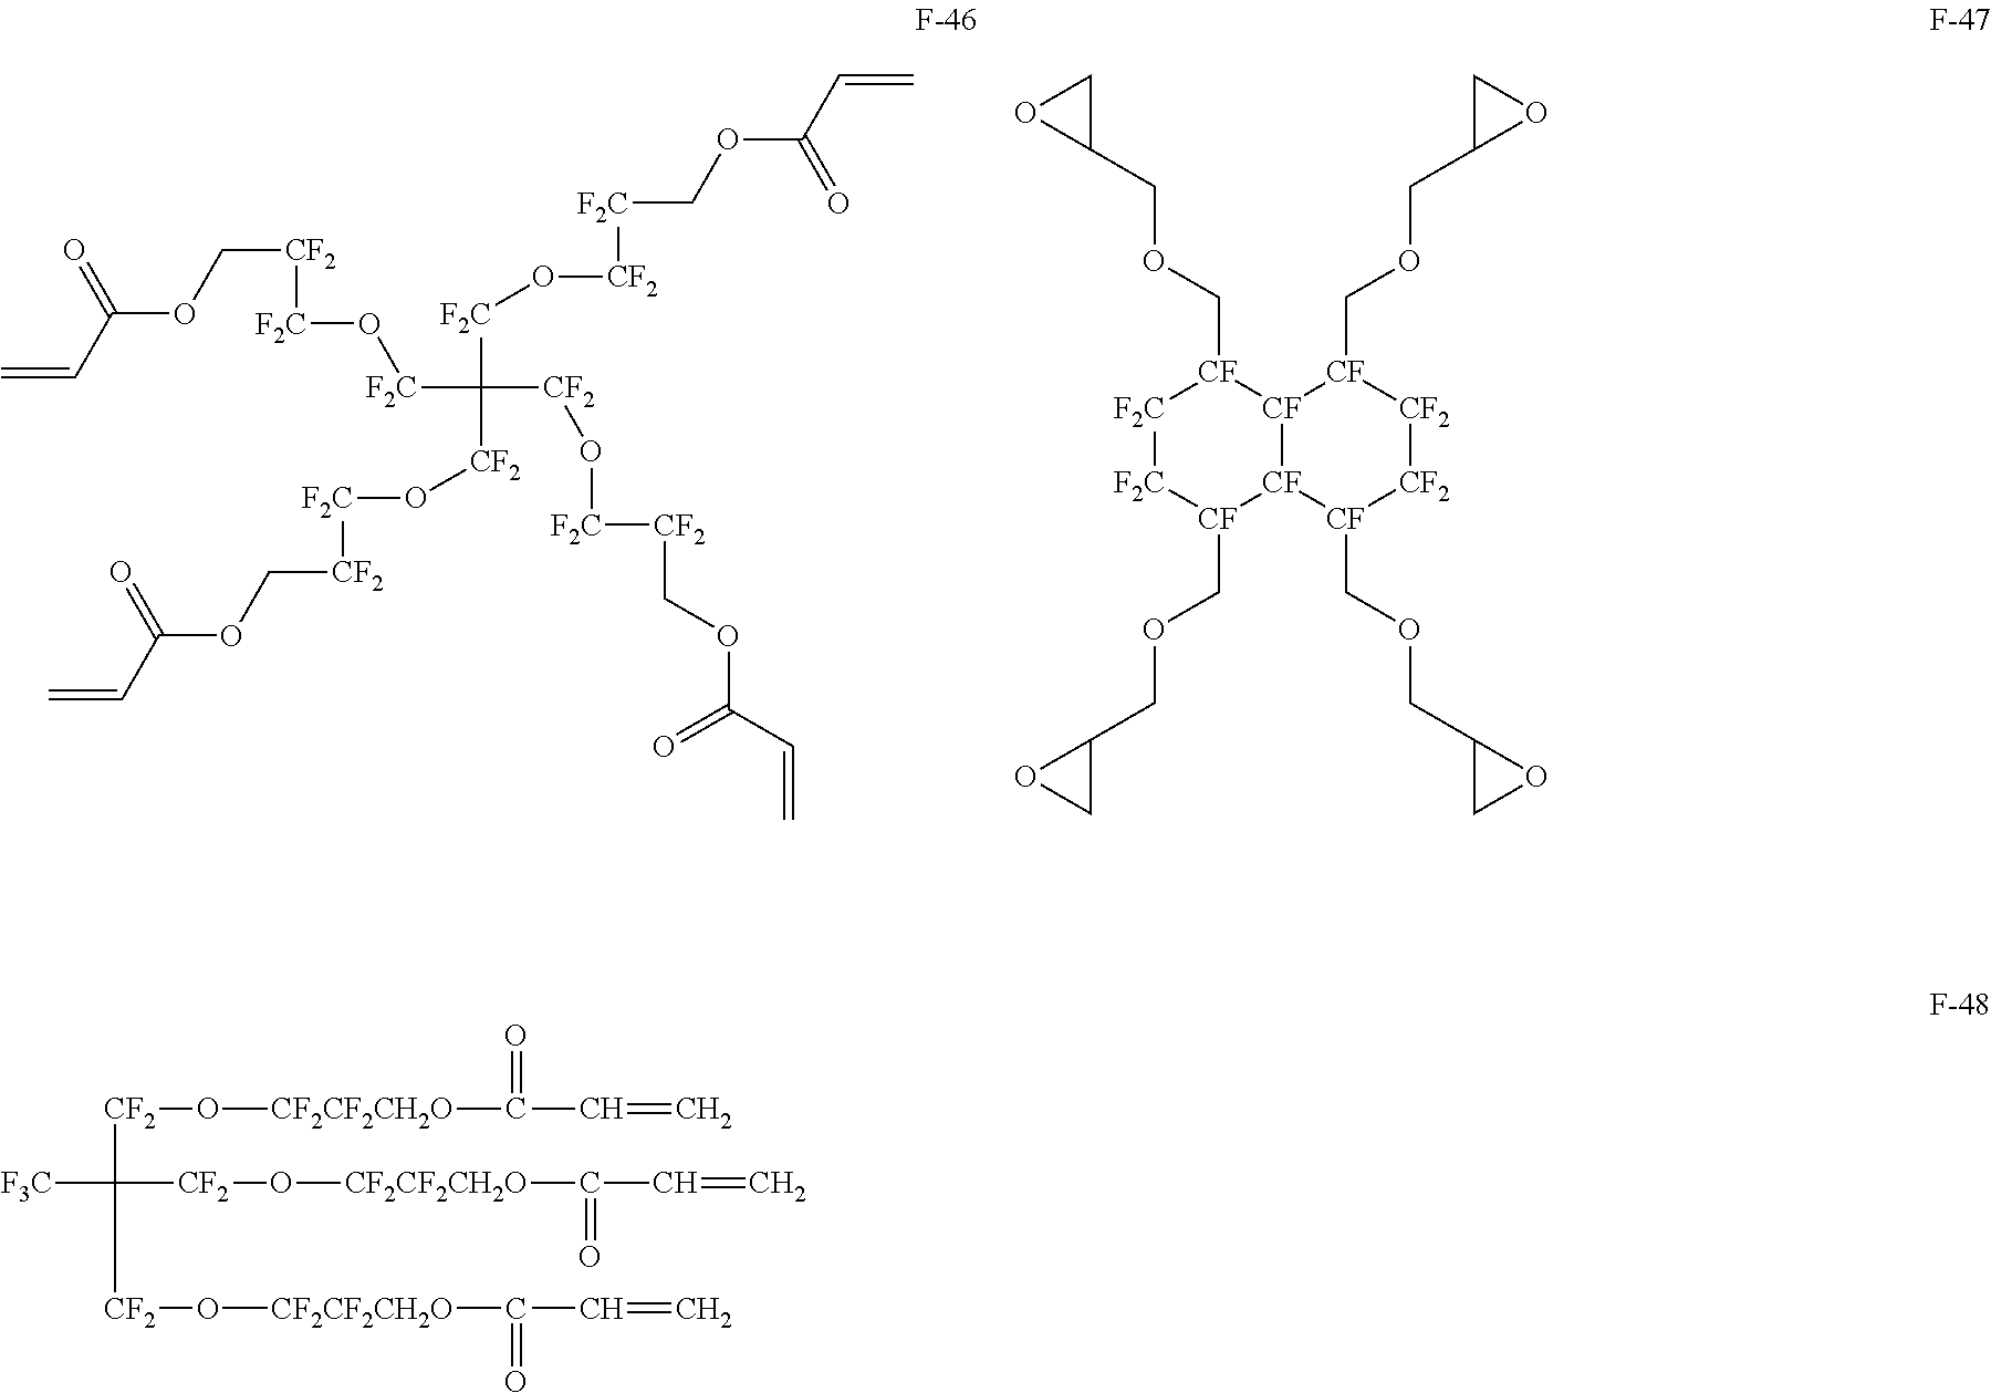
[F2C](C([CF2]O[F2C][CF2]COC(C=C)=O)([CF2]O[F2C][CF2]COC(C=C)=O)[F2C]O[F2C][CF2]COC(C=C)=O)O[CF2][F2C]COC(C=C)=O.[F2C]1[F2C][CF](COCC2CO2)[CF]2[CF]([CF]1COCC1CO1)[CF](COCC1CO1)[CF2][CF2][CF]2COCC1CO1.[F3C]C([CF2]O[CF2CF2CH2O]C(C=C)=O)([CF2]O[CF2CF2CH2O]C(C=C)=O)[CF2]O[CF2CF2CH2O]C(C=C)=O
